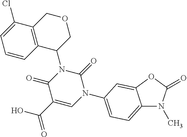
C12=CC=C(N3C(=O)N(C4COCC5=C4C=CC=C5Cl)C(=O)C(C(O)=O)=C3)C=C1OC(=O)N2C
